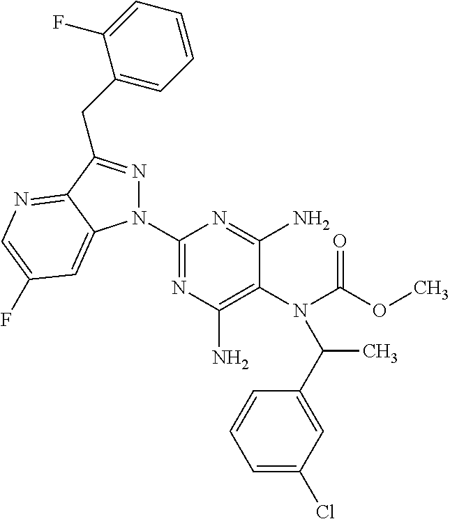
C1(N2N=C(CC3=CC=CC=C3F)C3=NC=C(F)C=C23)=NC(N)=C(N(C(OC)=O)C(C2=CC(Cl)=CC=C2)C)C(N)=N1
